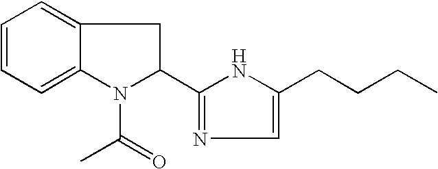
C1=CC=C2C(=C1)CC(C1=NC=C(CCCC)N1)N2C(=O)C
